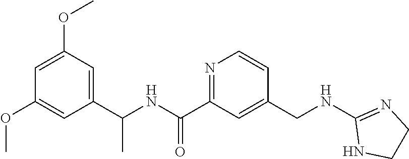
N1=C(C(NC(C2=CC(OC)=CC(OC)=C2)C)=O)C=C(CNC2=NCCN2)C=C1
